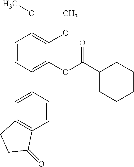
C1=CC(C2=CC3=C(C=C2)C(=O)CC3)=C(OC(C2CCCCC2)=O)C(OC)=C1OC
